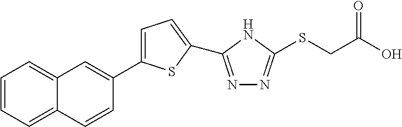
C1=CC=C2C(=C1)C=C(C1=CC=C(C3=NN=C(SCC(O)=O)N3)S1)C=C2
